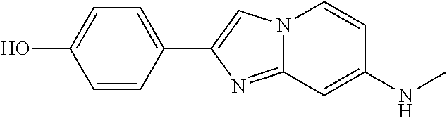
C1=CC(C2=CN3C(=N2)C=C(NC)C=C3)=CC=C1O
